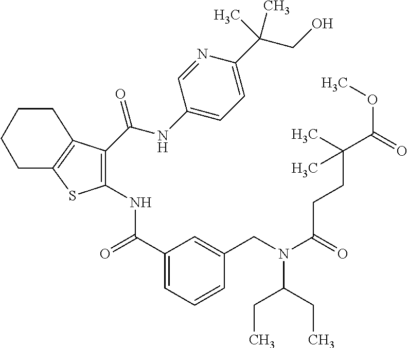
C1(C(=O)NC2=C(C(NC3=CC=C(C(CO)(C)C)N=C3)=O)C3=C(S2)CCCC3)=CC=CC(CN(C(=O)CCC(C(OC)=O)(C)C)C(CC)CC)=C1
